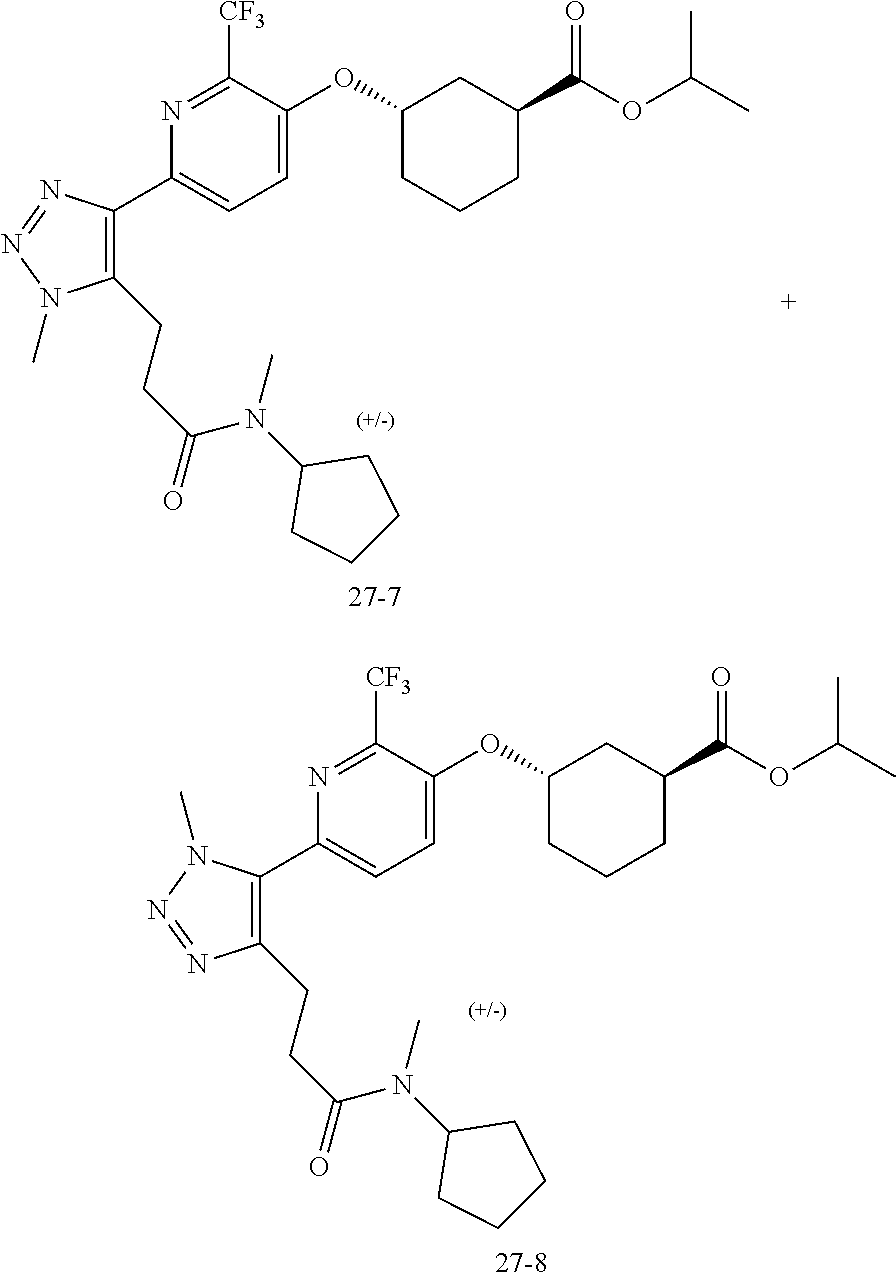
C1=C(OC2CCCC(C(OC(C)C)=O)C2)C([CF3])=NC(C2=C(CCC(=O)N(C3CCCC3)C)N(C)N=N2)=C1.C1=C(OC2CCCC(C(OC(C)C)=O)C2)C([CF3])=NC(C2=C(CCC(=O)N(C3CCCC3)C)N=NN2C)=C1
